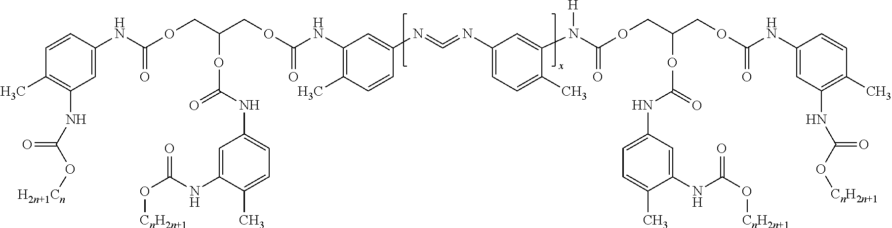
C1(NC(OCC(COC(=O)NC2=CC(NC(=O)O[H2n+1Cn])=C(C)C=C2)OC(=O)NC2=CC=C(C)C(NC(=O)O[CnH2n+1])=C2)=O)=C(C)C=CC(N=C=NC2=CC=C(C)C(N(C(OCC(COC(NC3=CC(NC(O[CnH2n+1])=O)=C(C)C=C3)=O)OC(NC3=CC=C(C)C(NC(O[CnH2n+1])=O)=C3)=O)=O)[H])=C2)=C1
